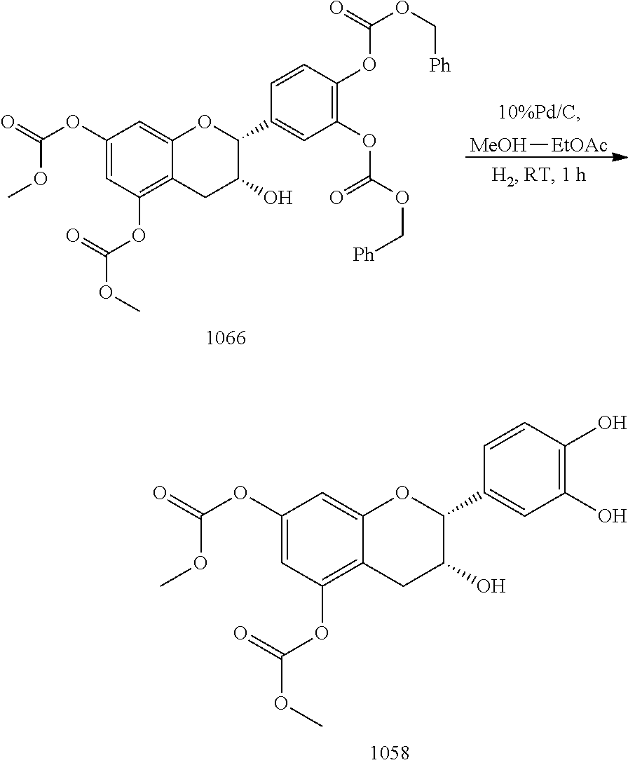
O(C1=CC(OC(OC)=O)=C2C(=C1)OC(C1=CC(OC(OC[Ph])=O)=C(OC(OC[Ph])=O)C=C1)C(O)C2)C(=O)OC.[MeOH][EtOAc].O(C1=CC(OC(OC)=O)=C2C(=C1)OC(C1=CC(O)=C(O)C=C1)C(O)C2)C(=O)OC
